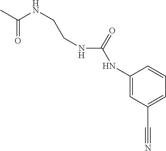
C1(NC(=O)NCCNC(C)=O)=CC(C#N)=CC=C1
